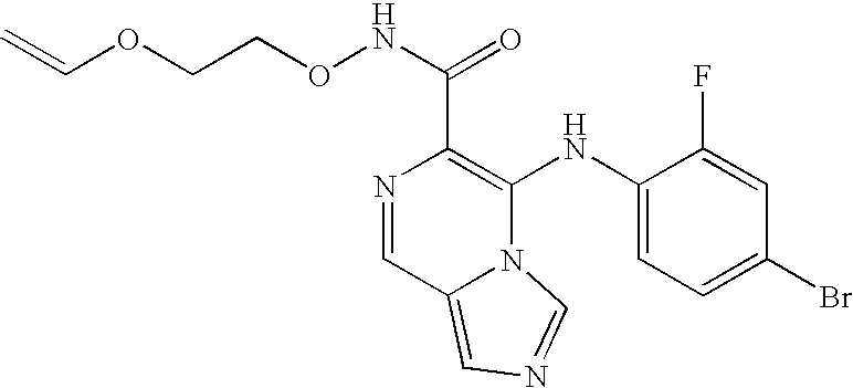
N1=CC2=CN=CN2C(NC2=CC=C(Br)C=C2F)=C1C(NOCCOC=C)=O
